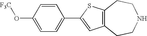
C12=C(SC(C3=CC=C(O[F3C])C=C3)=C1)CCNCC2
